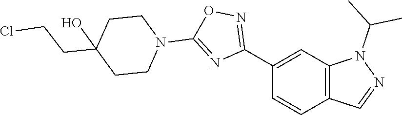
C1(C2=NOC(N3CCC(CCCl)(O)CC3)=N2)=CC2=C(C=C1)C=NN2C(C)C
